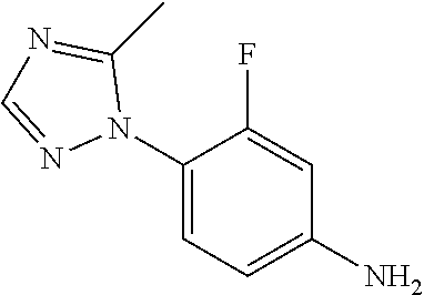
C1(N2C(C)=NC=N2)=CC=C(N)C=C1F
